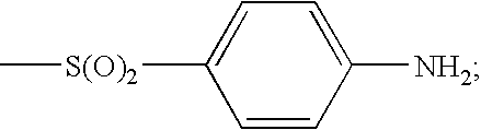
C1([S(O)2]C)=CC=C([NH2])C=C1
